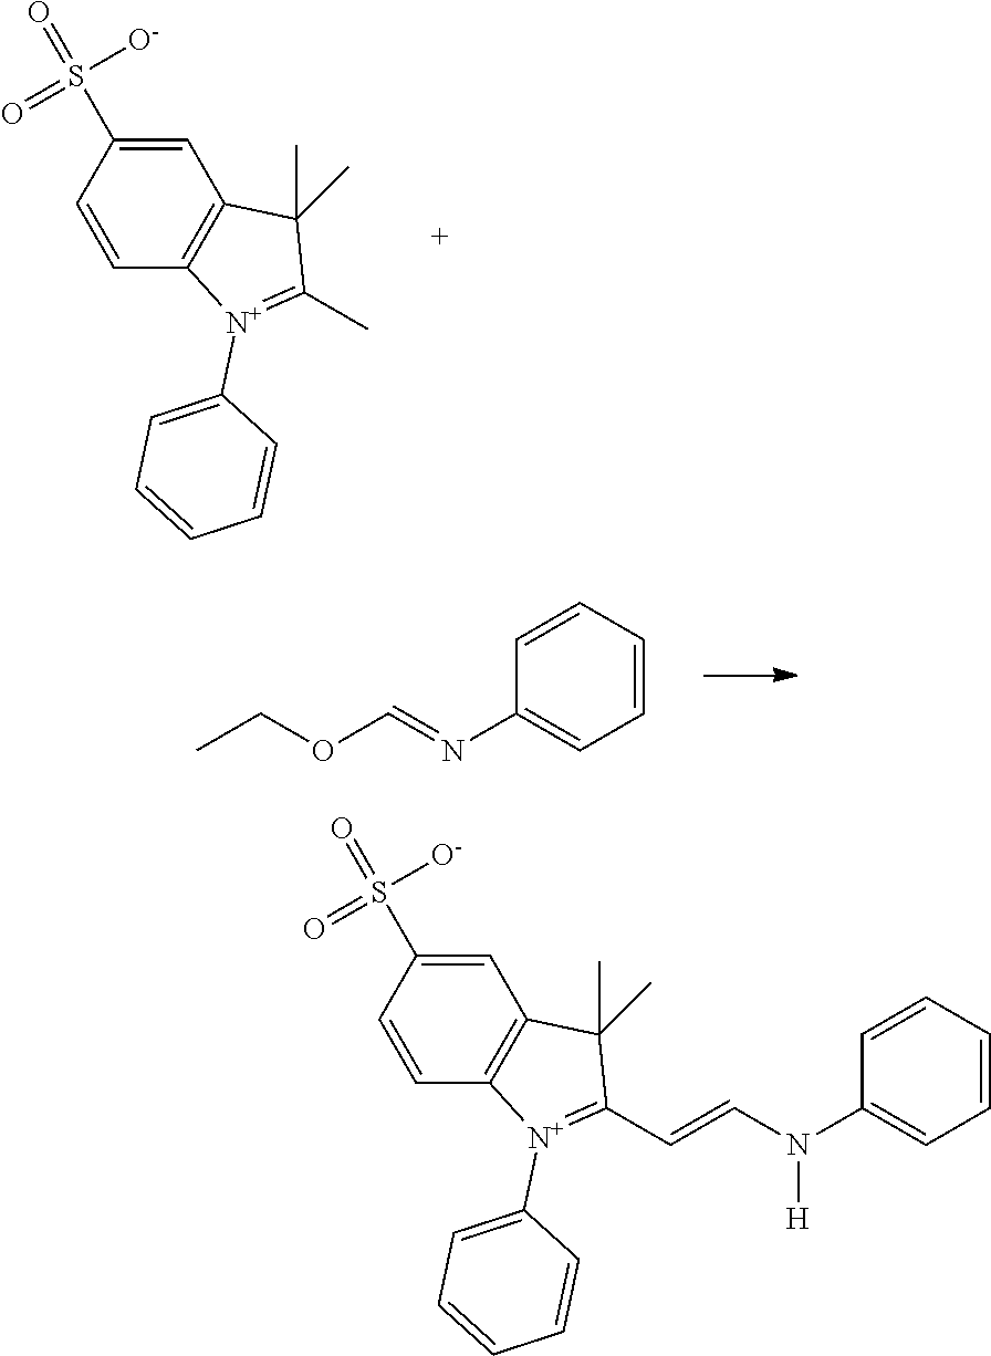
C1=C([N+]2=C(C)C(C)(C)C3=C2C=CC(S([O-])(=O)=O)=C3)C=CC=C1.N(C1=CC=CC=C1)=COCC.C1=C([N+]2=C(C=CN(C3=CC=CC=C3)[H])C(C)(C)C3=C2C=CC(S([O-])(=O)=O)=C3)C=CC=C1
